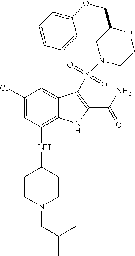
C1(Cl)=CC(NC2CCN(CC(C)C)CC2)=C2C(=C1)C(S(=O)(=O)N1CCOC(COC3=CC=CC=C3)C1)=C(C(N)=O)N2
